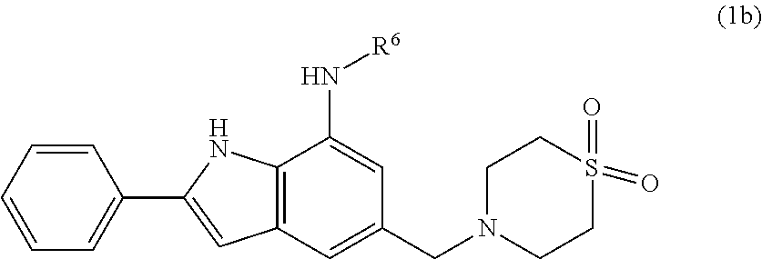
C1=CC=CC=C1C1=CC2=C(N1)C(N[R6])=CC(CN1CCS(=O)(=O)CC1)=C2
